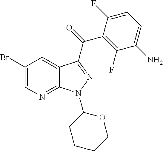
C12=NC=C(Br)C=C1C(C(C1=C(F)C(N)=CC=C1F)=O)=NN2C1CCCCO1
